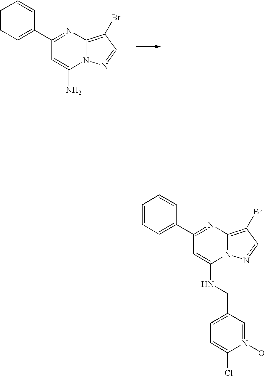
C1(C2=CC=CC=C2)=NC2=C(Br)C=NN2C(N)=C1.C1(C2=CC=CC=C2)=NC2=C(Br)C=NN2C(NCC2=CC=C(Cl)N(O)=C2)=C1
